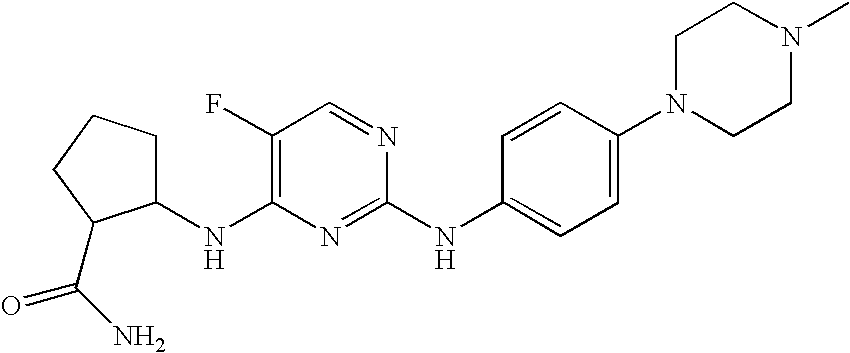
C1CCC(C(N)=O)C1NC1=C(F)C=NC(NC2=CC=C(N3CCN(C)CC3)C=C2)=N1
